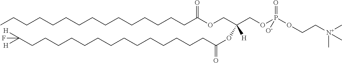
CCCCCCCCCCCCCCCC(OCC(COP(OCC[N+](C)(C)C)(=O)[O-])(OC(CCCCCCCCCCCCCCC([H])([H])F)=O)[H])=O
